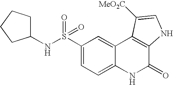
N(S(C1=CC=C2C(=C1)C1=C(C(=O)N2)NC=C1[MeO2C])(=O)=O)C1CCCC1
